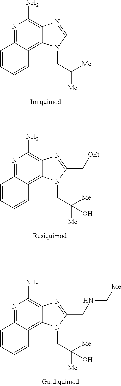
N1=C2C(=C3C(=C1N)N=CN3CC([Me])[Me])C=CC=C2.N1=C2C(=C3C(=C1N)N=C(C[OEt])N3CC([Me])([Me])O)C=CC=C2.N1=C2C(=C3C(=C1N)N=C(CNC[Me])N3CC([Me])([Me])O)C=CC=C2
